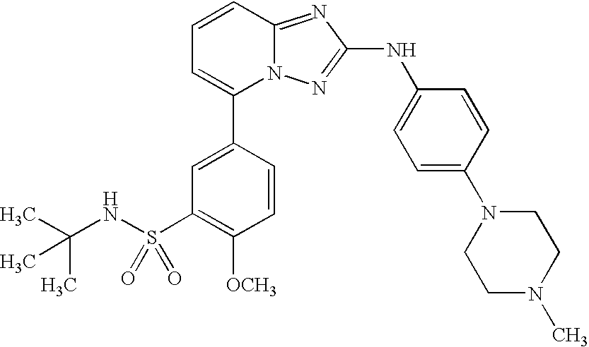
C1(C2=CC(S(NC(C)(C)C)(=O)=O)=C([OCH3])C=C2)=CC=CC2=NC(NC3=CC=C(N4CCN(C)CC4)C=C3)=NN12
